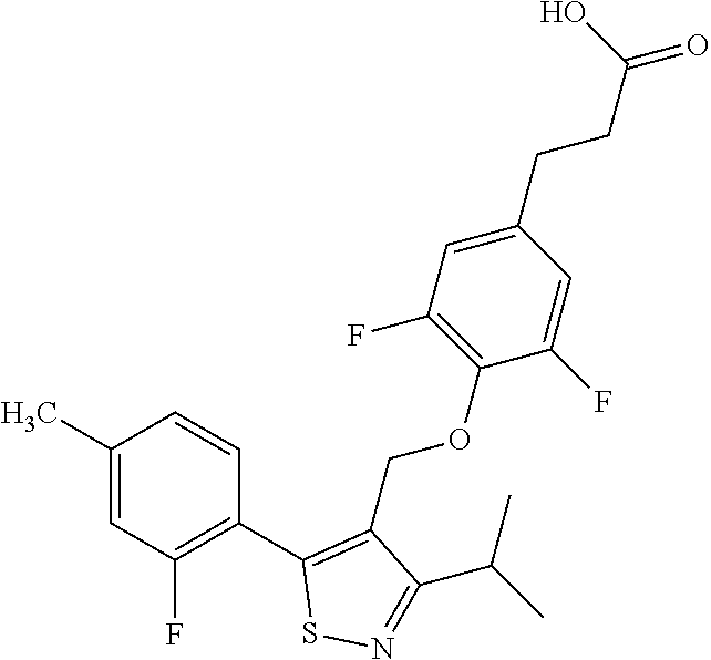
C1(C)=CC(F)=C(C2=C(COC3=C(F)C=C(CCC(=O)O)C=C3F)C(C(C)C)=NS2)C=C1
